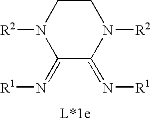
C1(=N[R1])C(=N[R1])N([R2])CCN1[R2]
